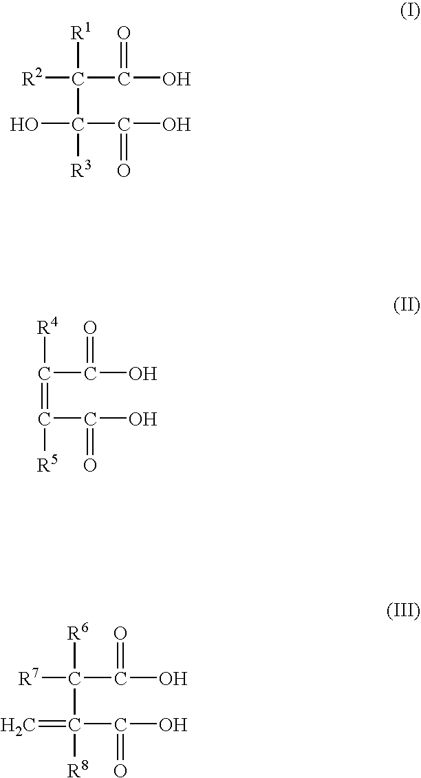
[R2]C(C(O)=O)([R1])C(C(O)=O)(O)[R3].C(C(O)=O)([R4])=C(C(O)=O)[R5].C(C(O)=O)([R6])(C(C(O)=O)([R8])=C)[R7]
